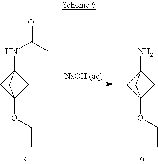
NC12CC(OCC)(C1)C2.N(C12CC(OCC)(C1)C2)C(=O)C.[NaOH (aq)]
